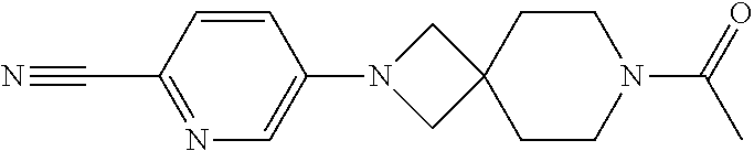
C1=CC(C#N)=NC=C1N1CC2(C1)CCN(C(=O)C)CC2
